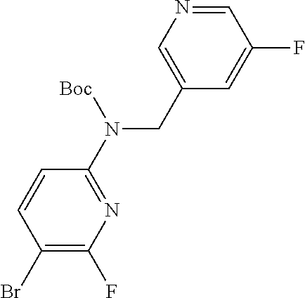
C1(N(CC2=CN=CC(F)=C2)[Boc])=NC(F)=C(Br)C=C1
